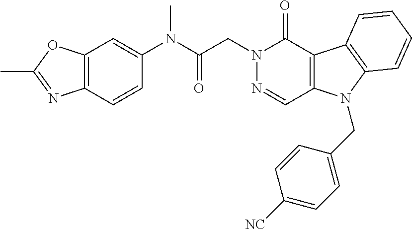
C12=C(OC(C)=N1)C=C(N(C)C(=O)CN1N=CC3=C(C1=O)C1=C(N3CC3=CC=C([NC])C=C3)C=CC=C1)C=C2
